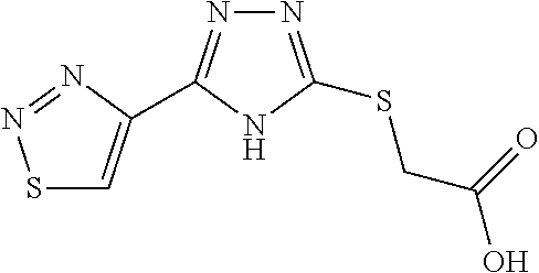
N1=C(C2=CSN=N2)NC(SCC(O)=O)=N1
